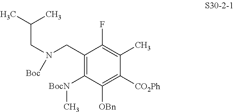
C1(CN(CC(C)C)[Boc])=C([BocN]C)C([OBn])=C([CO2Ph])C(C)=C1F
